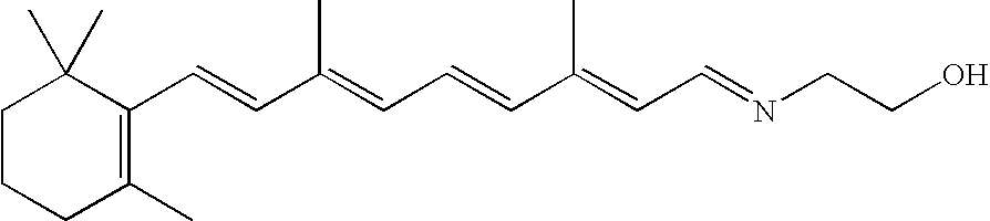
C1CCC(C)=C(C=CC(=CC=CC(=CC=NCCO)C)C)C1(C)C
